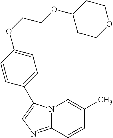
N12C(=NC=C1C1=CC=C(OCCOC3CCOCC3)C=C1)C=CC(C)=C2
